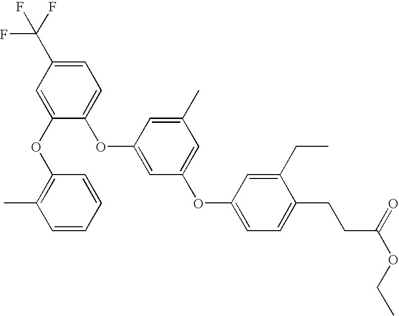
C1=C(OC2=C(C)C=CC=C2)C(OC2=CC(OC3=CC=C(CCC(OCC)=O)C(CC)=C3)=CC(C)=C2)=CC=C1C(F)(F)F
